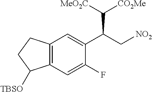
C12=C(C=C(F)C(C(C[NO2])C([MeO2C])[CO2Me])=C1)C([TBSO])CC2
